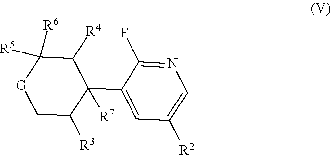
FC1=NC=C([R2])C=C1C1([R7])C([R4])C([R6])([R5])[G]CC1[R3]
